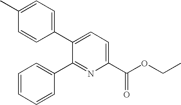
C1(C)=CC=C(C2=CC=C(C(=O)OCC)N=C2C2=CC=CC=C2)C=C1
